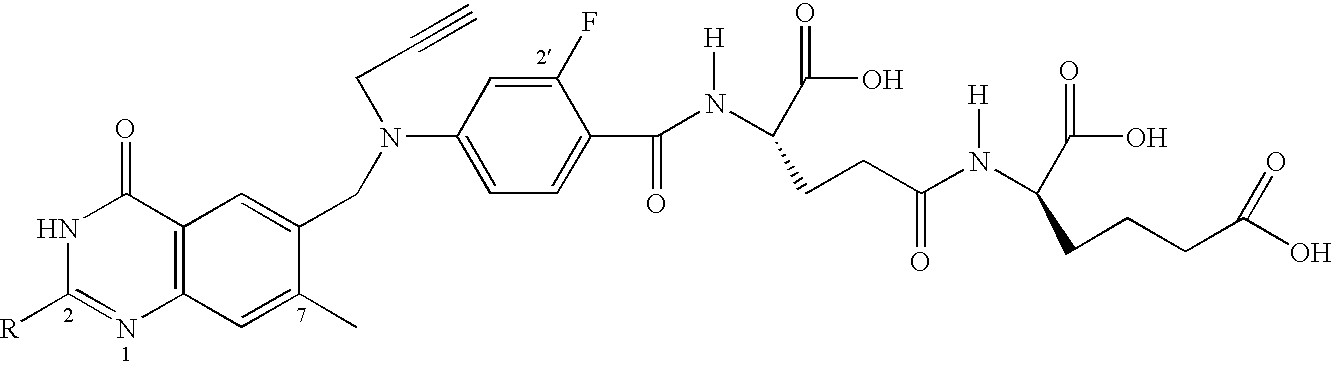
N1C([R])=NC2=C(C1=O)C=C(CN(CC#C)C1=CC=C(C(=O)N([H])C(CCC(N(C(C(O)=O)CCCC(O)=O)[H])=O)C(O)=O)C(F)=C1)C(C)=C2
